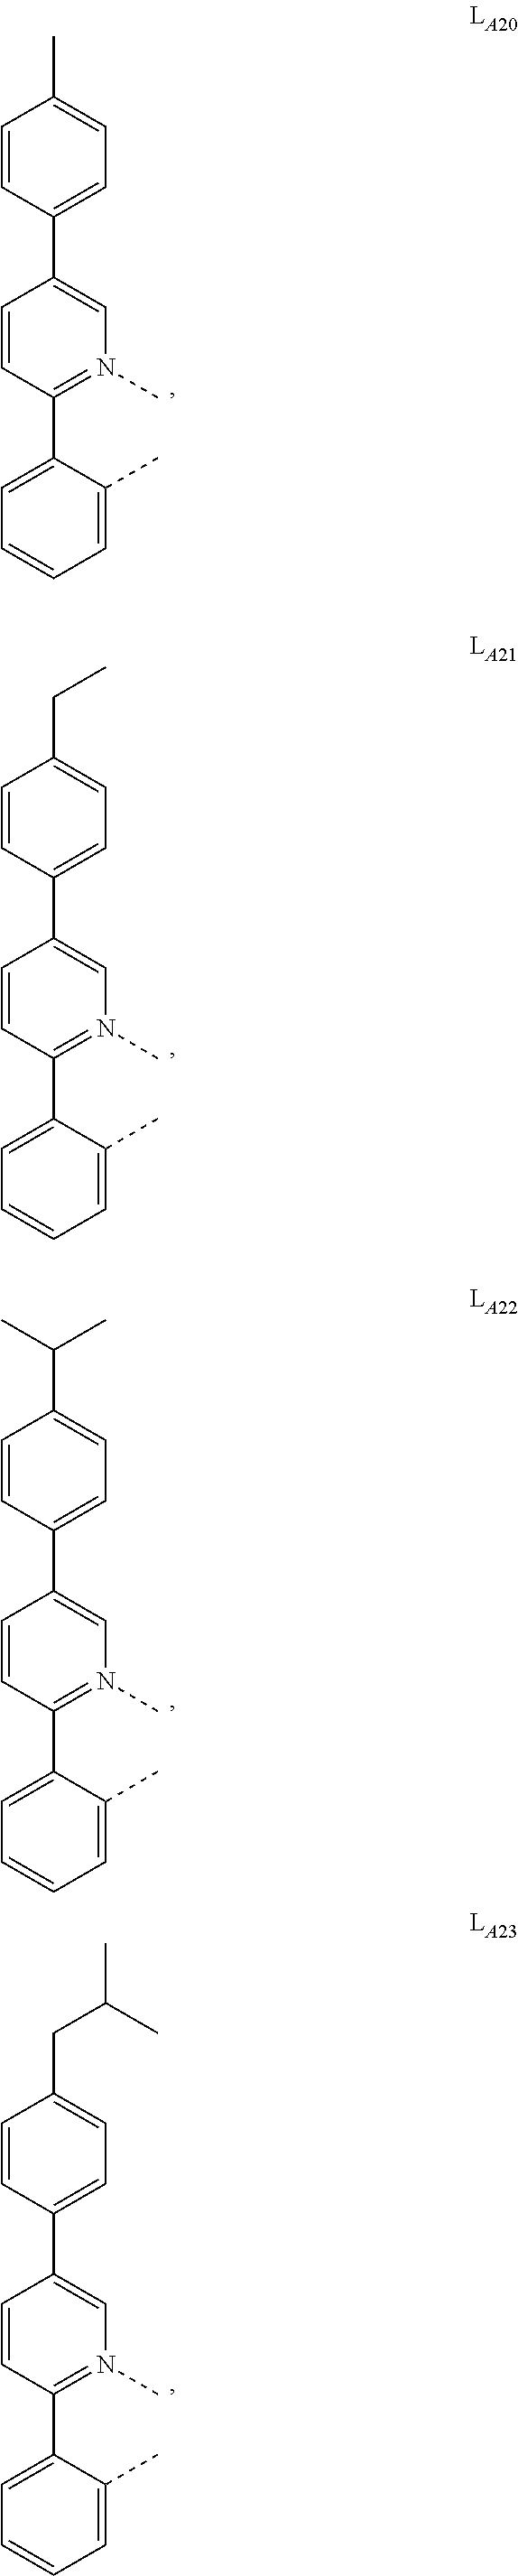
C1=CC(C2=CC=CC=C2C)=N(C)C=C1C1=CC=C(C)C=C1.C1=CC(C2=CC=CC=C2C)=N(C)C=C1C1=CC=C(CC)C=C1.C1=CC(C2=CC=CC=C2C)=N(C)C=C1C1=CC=C(C(C)C)C=C1.C1=CC(C2=CC=CC=C2C)=N(C)C=C1C1=CC=C(CC(C)C)C=C1
